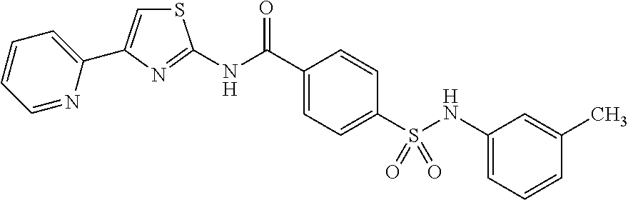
C1=CC(C)=CC(NS(C2=CC=C(C(NC3=NC(C4=CC=CC=N4)=CS3)=O)C=C2)(=O)=O)=C1
